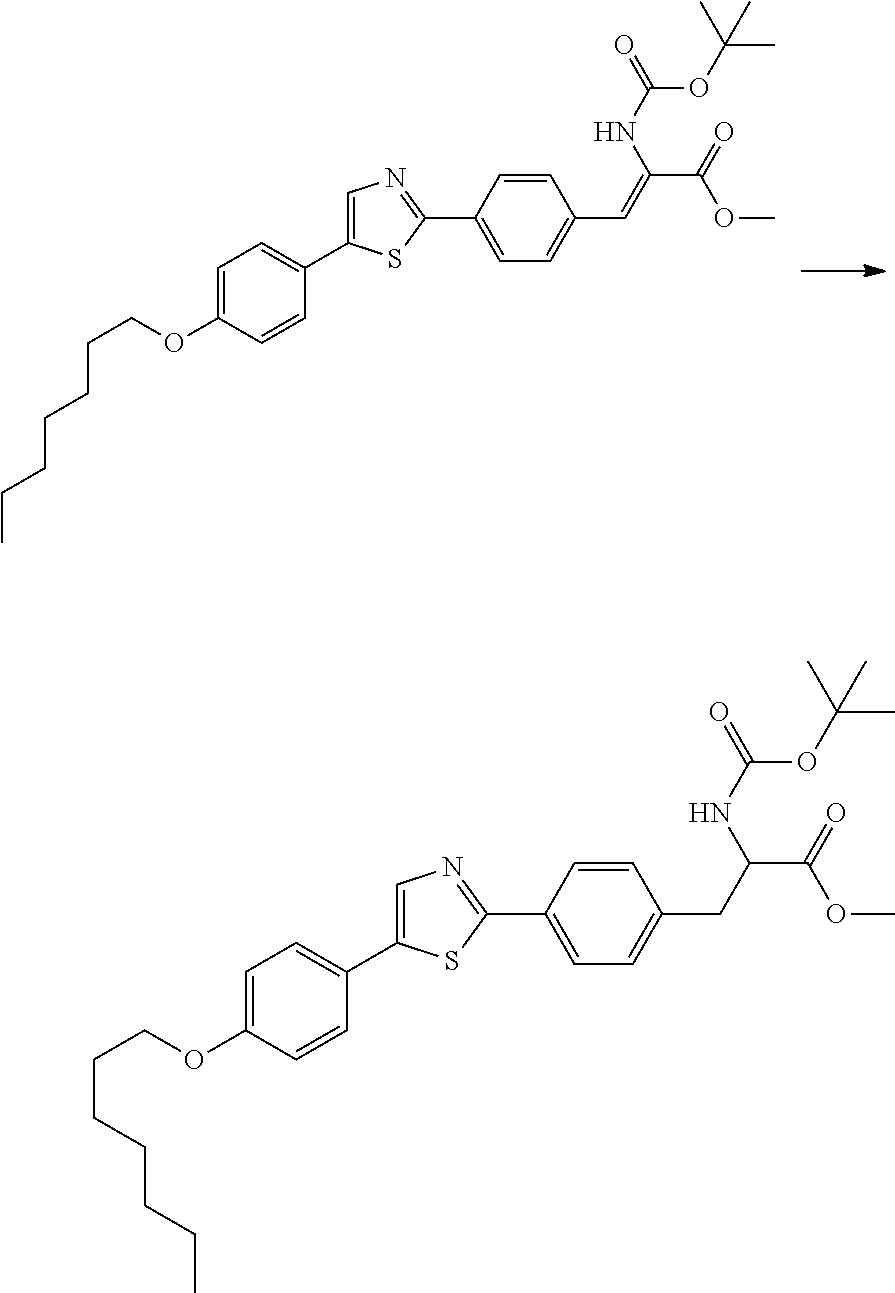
C(COC1=CC=C(C2=CN=C(C3=CC=C(C=C(NC(=O)OC(C)(C)C)C(OC)=O)C=C3)S2)C=C1)CCCCC.C(COC1=CC=C(C2=CN=C(C3=CC=C(CC(NC(=O)OC(C)(C)C)C(OC)=O)C=C3)S2)C=C1)CCCCC
